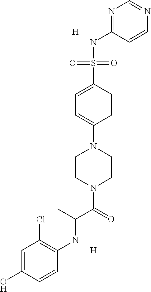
N1=C(NS(C2=CC=C(N3CCN(C(C(NC4=C(Cl)C=C(O)C=C4)C)=O)CC3)C=C2)(=O)=O)C=CN=C1.[H].[H]
